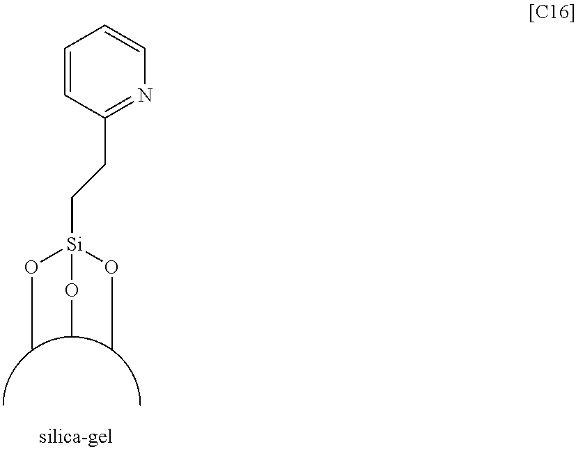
C1=CC(CC[Si](OC)(OC)OC)=NC=C1
